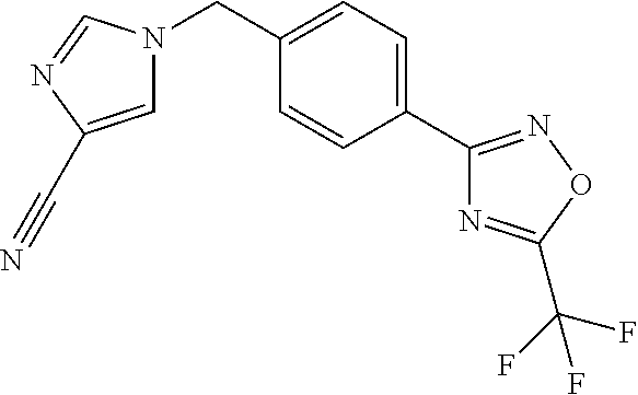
C1=C(C#N)N=CN1CC1=CC=C(C2=NOC(C(F)(F)F)=N2)C=C1
